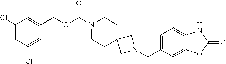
C1=C(CN2CC3(C2)CCN(C(OCC2=CC(Cl)=CC(Cl)=C2)=O)CC3)C=C2C(=C1)NC(=O)O2
